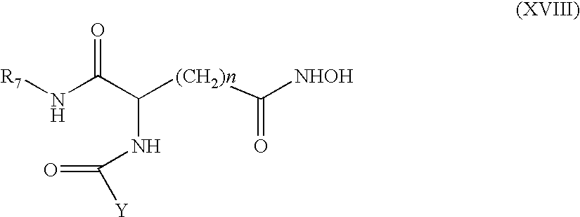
N(C(C(NC([Y])=O)[(CH2)n]C([NHOH])=O)=O)[R7]
